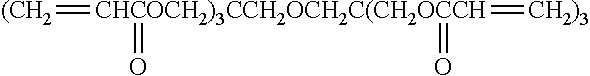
[(CH2]=[CHCOCH2)3CCH2OCH2C(CH2OCCH](=[CH2)3])(=O)=O
